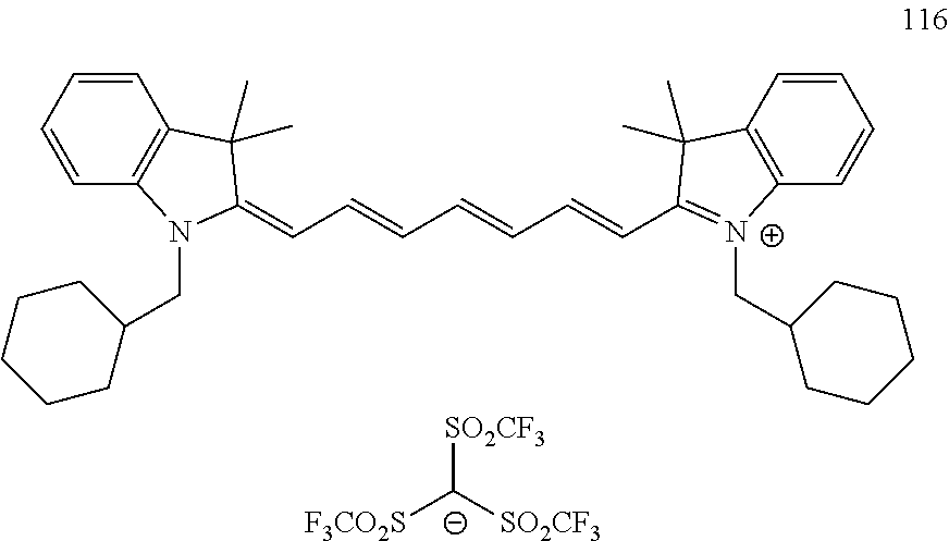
C1=CC=CC2=C1C(C)(C)C(=CC=CC=CC=CC1=[N+](CC3CCCCC3)C3=C(C=CC=C3)C1(C)C)N2CC1CCCCC1.[SO2CF3][C-]([SO2CF3])[F3CO2S]
